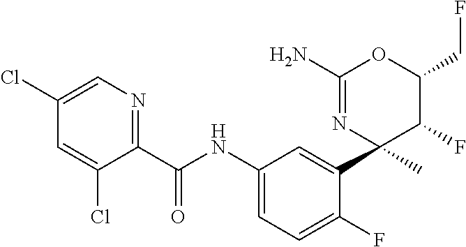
C1(C(NC2=CC=C(F)C(C3(C)N=C(N)OC(CF)C3F)=C2)=O)=NC=C(Cl)C=C1Cl
